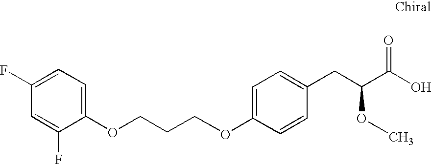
O(CCCOC1=CC=C(F)C=C1F)C1=CC=C(CC(C(O)=O)OC)C=C1
